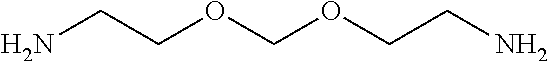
NCCOCOCCN
